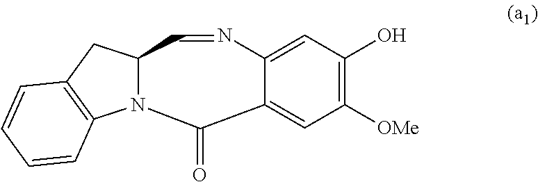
C1(O)=C([OMe])C=C2C(=C1)N=CC1N(C3=C(C1)C=CC=C3)C2=O
